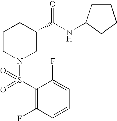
C1=C(F)C(S(=O)(N2CC(C(NC3CCCC3)=O)CCC2)=O)=C(F)C=C1
